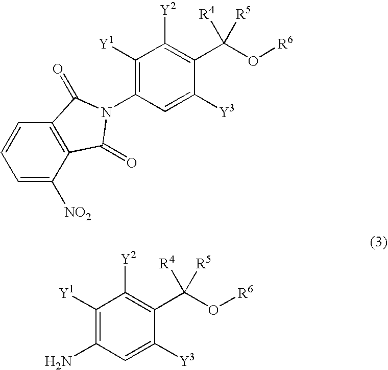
C1([Y1])=C(N)C=C([Y3])C(C(O[R6])([R5])[R4])=C1[Y2].C1([Y1])=C(N2C(=O)C3=C(C=CC=C3[NO2])C2=O)C=C([Y3])C(C(O[R6])([R5])[R4])=C1[Y2]
